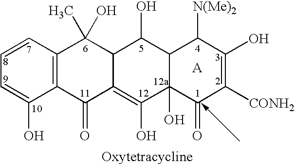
C1=CC2=C(C(O)=C1)C(=O)C1=C(O)C3(O)C(C(O)C1C2(O)C)C([N(Me)2])C(O)=C([CONH2])C3=O
